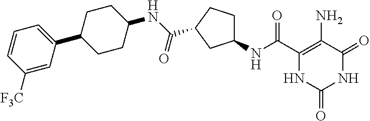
C(C1=C(N)C(=O)NC(=O)N1)(=O)NC1CCC(C(NC2CCC(C3=CC=CC([F3C])=C3)CC2)=O)C1
